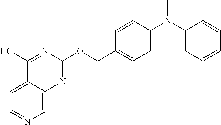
C1=C2C(=CN=C1)N=C(OCC1=CC=C(N(C3=CC=CC=C3)C)C=C1)N=C2O
